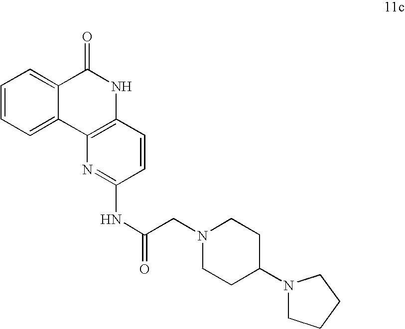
C1=C2C(=CC=C1)C(=O)NC1=C2N=C(NC(=O)CN2CCC(N3CCCC3)CC2)C=C1
